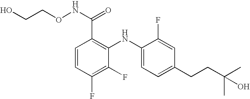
C1=CC(F)=C(F)C(NC2=CC=C(CCC(C)(C)O)C=C2F)=C1C(NOCCO)=O
